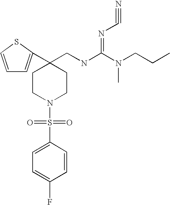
C1=CSC(C2(CNC(N(CCC)C)=NC#N)CCN(S(=O)(=O)C3=CC=C(F)C=C3)CC2)=C1
